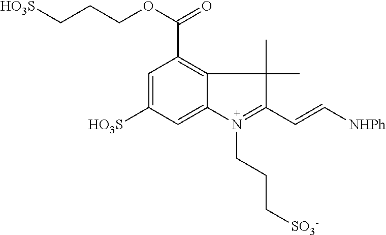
C1=C([HO3S])C=C2C(=C1C(=O)OCCC[HO3S])C(C)(C)C(C=C[NHPh])=N2CCC[SO3-]
